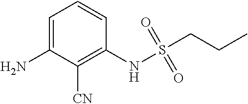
C1(NS(=O)(=O)CCC)=C([CN])C(N)=CC=C1
